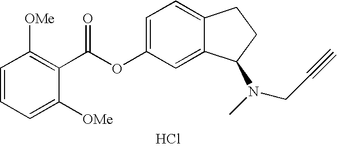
Cl.C1=C2C(=CC=C1OC(=O)C1=C([OMe])C=CC=C1[OMe])CCC2N(C)CC#C
